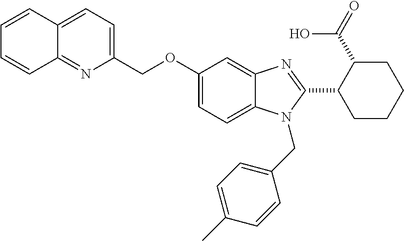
C1=CC2=CC=C(COC3=CC=C4C(=C3)N=C(C3CCCCC3C(=O)O)N4CC3=CC=C(C)C=C3)N=C2C=C1
